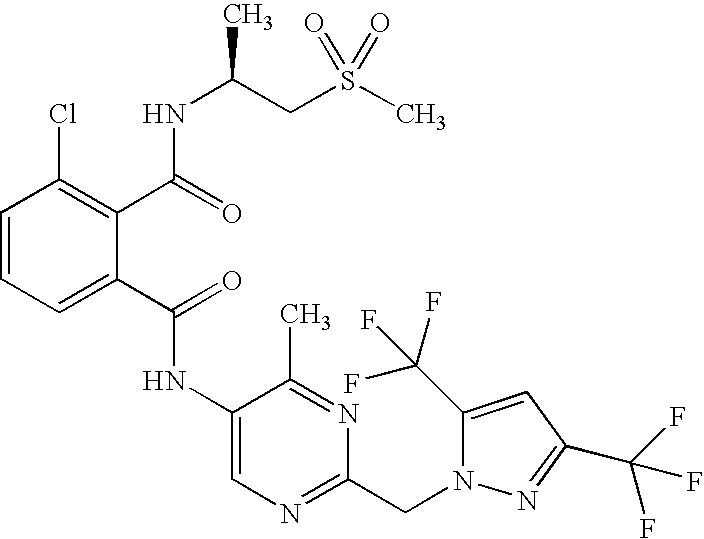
C1=CC=C(C(=O)NC2=CN=C(CN3C(C(F)(F)F)=CC(C(F)(F)F)=N3)N=C2C)C(C(=O)NC(CS(C)(=O)=O)C)=C1Cl
